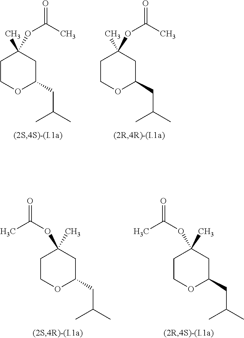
C1COC(CC(C)C)CC1(C)OC(=O)C.C1COC(CC(C)C)CC1(C)OC(=O)C.C1COC(CC(C)C)CC1(OC(=O)C)C.C1COC(CC(C)C)CC1(OC(=O)C)C
